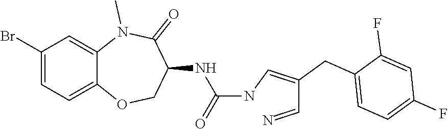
C(C(=CNC(=O)NC1C(=O)N(C)C2=CC(Br)=CC=C2OC1)CC1=CC=C(F)C=C1F)=N
